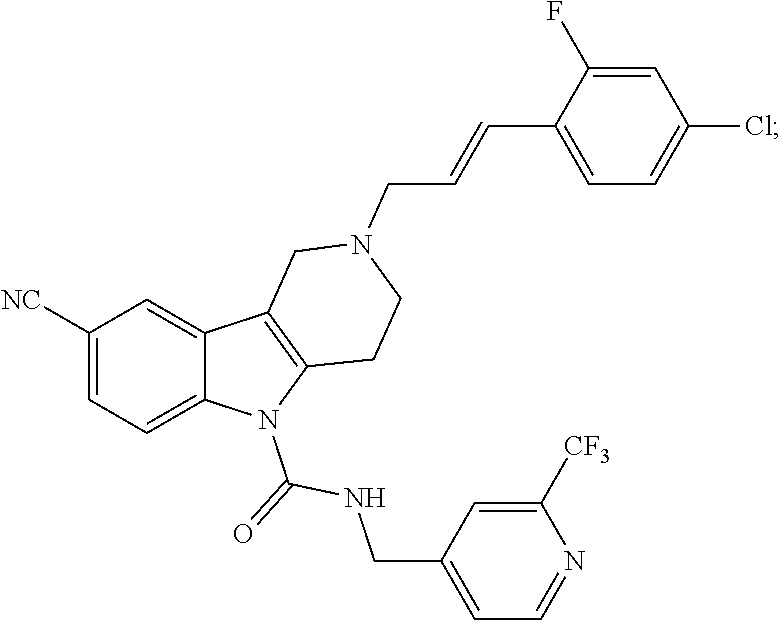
C1([NC])=CC=C2C(=C1)C1=C(N2C(=O)NCC2=CC=NC([CF3])=C2)CCN(CC=CC2=CC=C(Cl)C=C2F)C1
